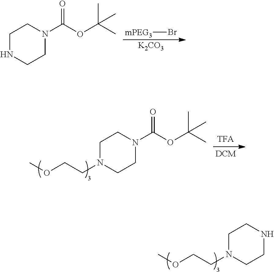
[mPEG3]Br.[K2CO3].C1NCCN(C(OC(C)(C)C)=O)C1.C1N(CCOC)CCN(C(OC(C)(C)C)=O)C1.C1N(CCOC)CCNC1
